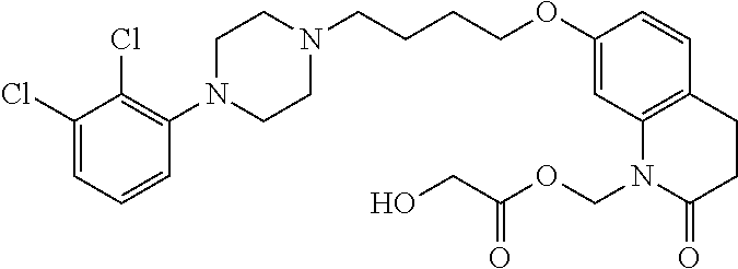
C1(Cl)=CC=CC(N2CCN(CCCCOC3=CC4=C(C=C3)CCC(=O)N4COC(=O)CO)CC2)=C1Cl
